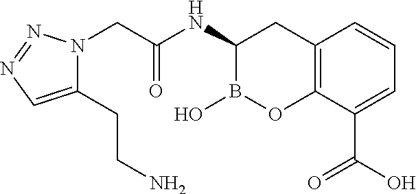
C1(CCN)=CN=NN1CC(NC1B(O)OC2=C(C1)C=CC=C2C(O)=O)=O
